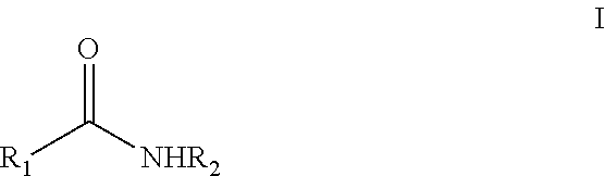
[R1]C([NHR2])=O
